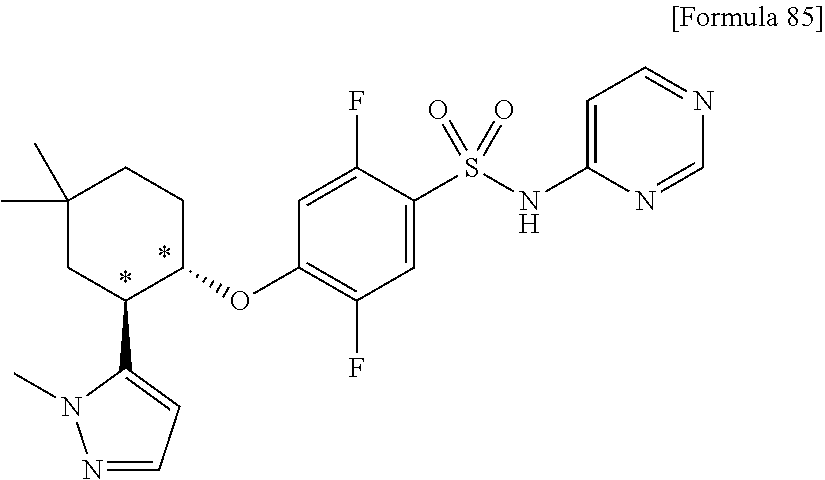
C1=C(S(NC2=CC=NC=N2)(=O)=O)C(F)=CC(OC2C(C3=CC=NN3C)CC(C)(C)CC2)=C1F
